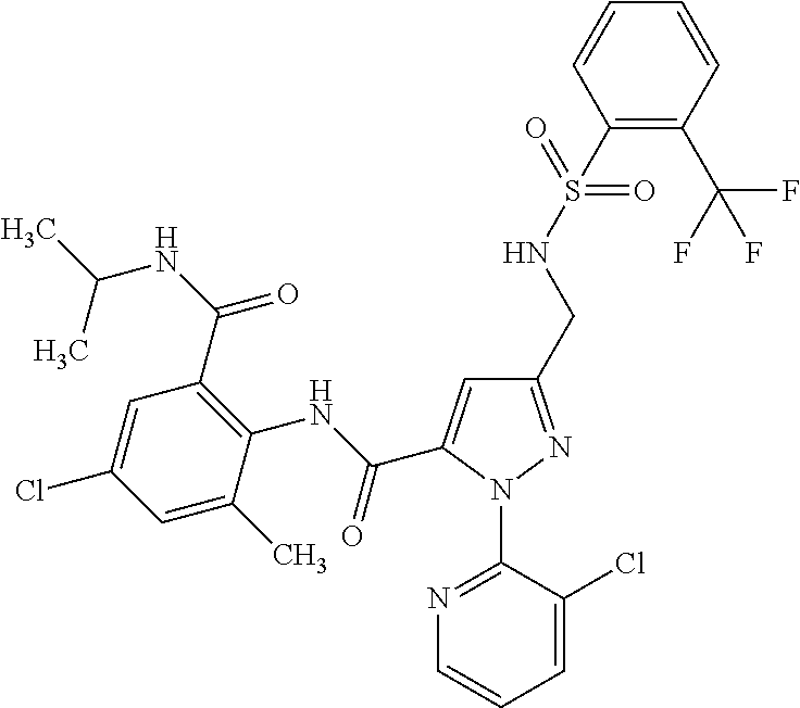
C(C1=CC(CNS(C2=C(C(F)(F)F)C=CC=C2)(=O)=O)=NN1C1=NC=CC=C1Cl)(NC1=C(C(NC(C)C)=O)C=C(Cl)C=C1C)=O
